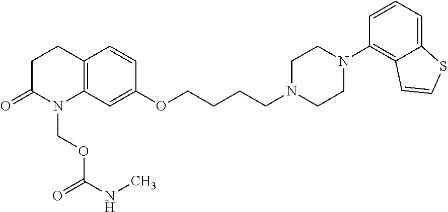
C12=C(CCC(=O)N1COC(NC)=O)C=CC(OCCCCN1CCN(C3=C4C(=CC=C3)SC=C4)CC1)=C2
